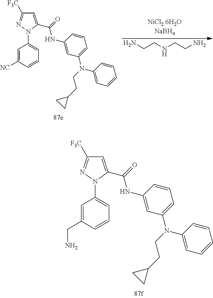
C1=C(C(=O)NC2=CC(N(CCC3CC3)C3=CC=CC=C3)=CC=C2)N(C2=CC=CC(CN)=C2)N=C1[F3C].C1=C(C(=O)NC2=CC(N(CCC3CC3)C3=CC=CC=C3)=CC=C2)N(C2=CC=CC([NC])=C2)N=C1[F3C].NCCNCCN
